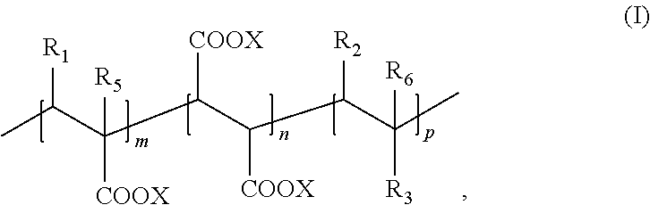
CC(C(C(C(C(C(C)([R6])[R3])[R2])[COOX])[COOX])([R5])[COOX])[R1]
